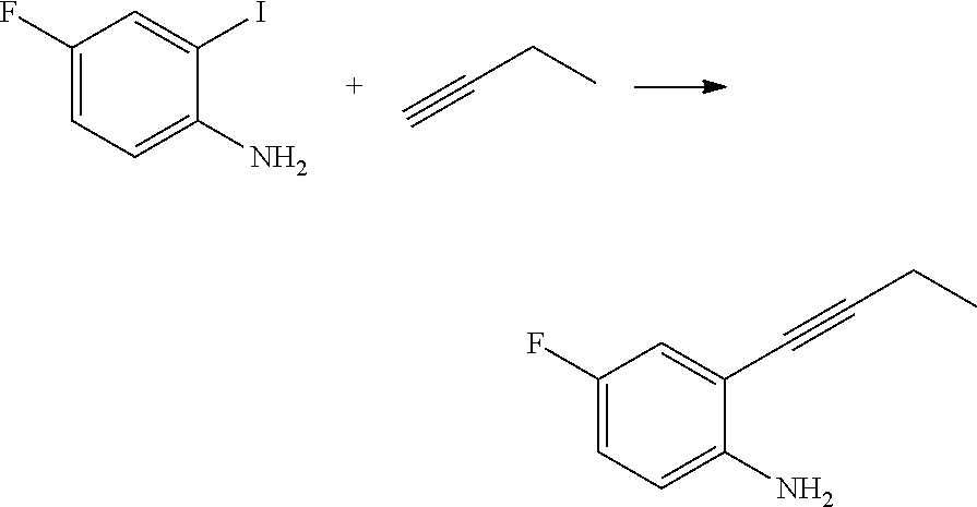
C1(F)=CC=C(N)C(I)=C1.C#CCC.C1(F)=CC=C(N)C(C#CCC)=C1
